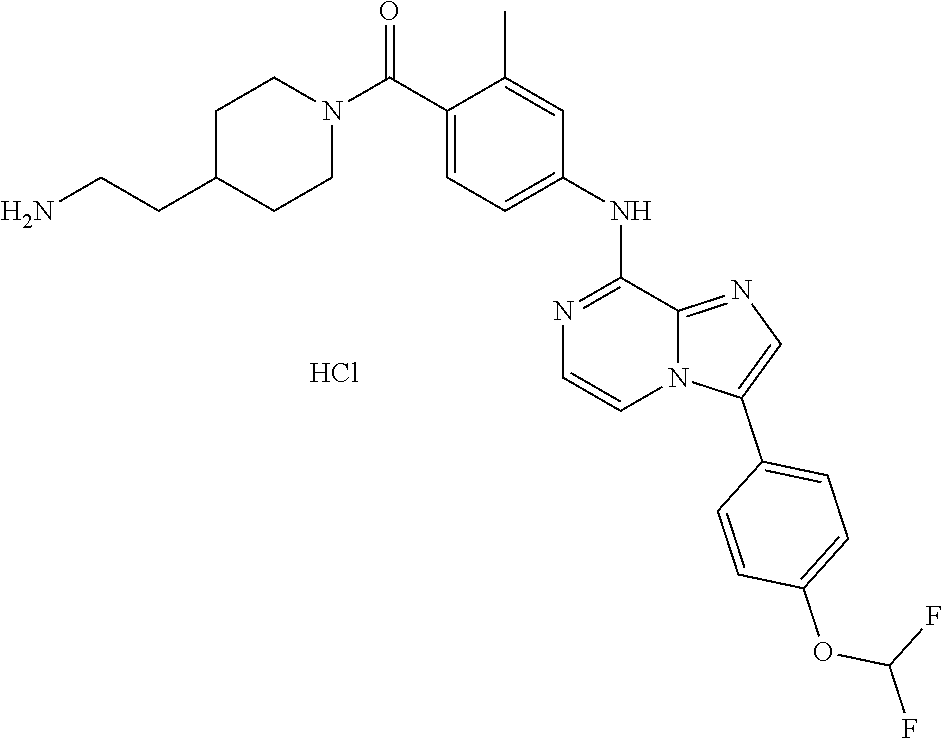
C12=NC=C(C3=CC=C(OC(F)F)C=C3)N1C=CN=C2NC1=CC=C(C(N2CCC(CCN)CC2)=O)C(C)=C1.Cl
